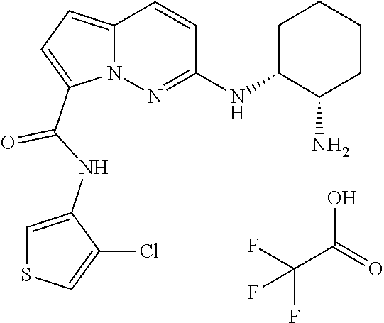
C(C(O)=O)(F)(F)F.N12C(=CC=C1C(NC1=CSC=C1Cl)=O)C=CC(NC1C(N)CCCC1)=N2
